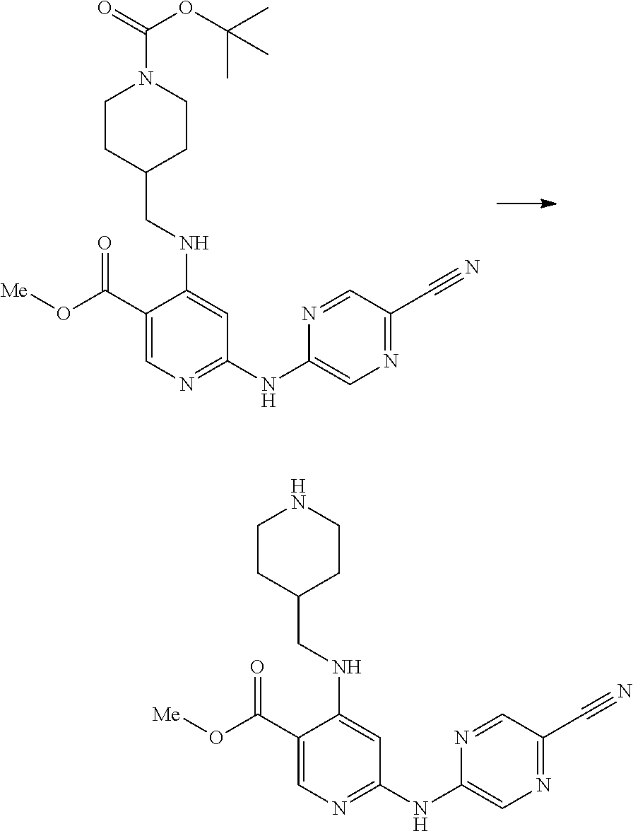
N1=CC(C#N)=NC=C1NC1=NC=C(C(O[Me])=O)C(NCC2CCN(C(OC(C)(C)C)=O)CC2)=C1.N1=CC(C#N)=NC=C1NC1=NC=C(C(O[Me])=O)C(NCC2CCNCC2)=C1
